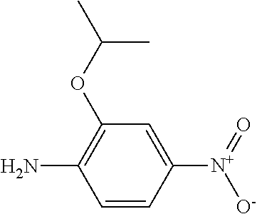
C1(OC(C)C)=C(N)C=CC([N+](=O)[O-])=C1
